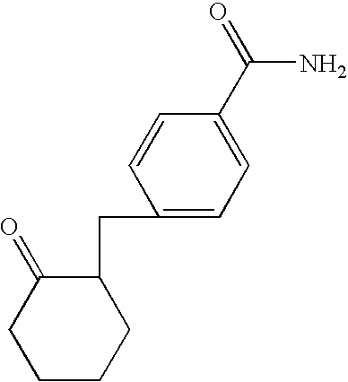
C1(CC2C(=O)CCCC2)=CC=C(C(=O)N)C=C1
